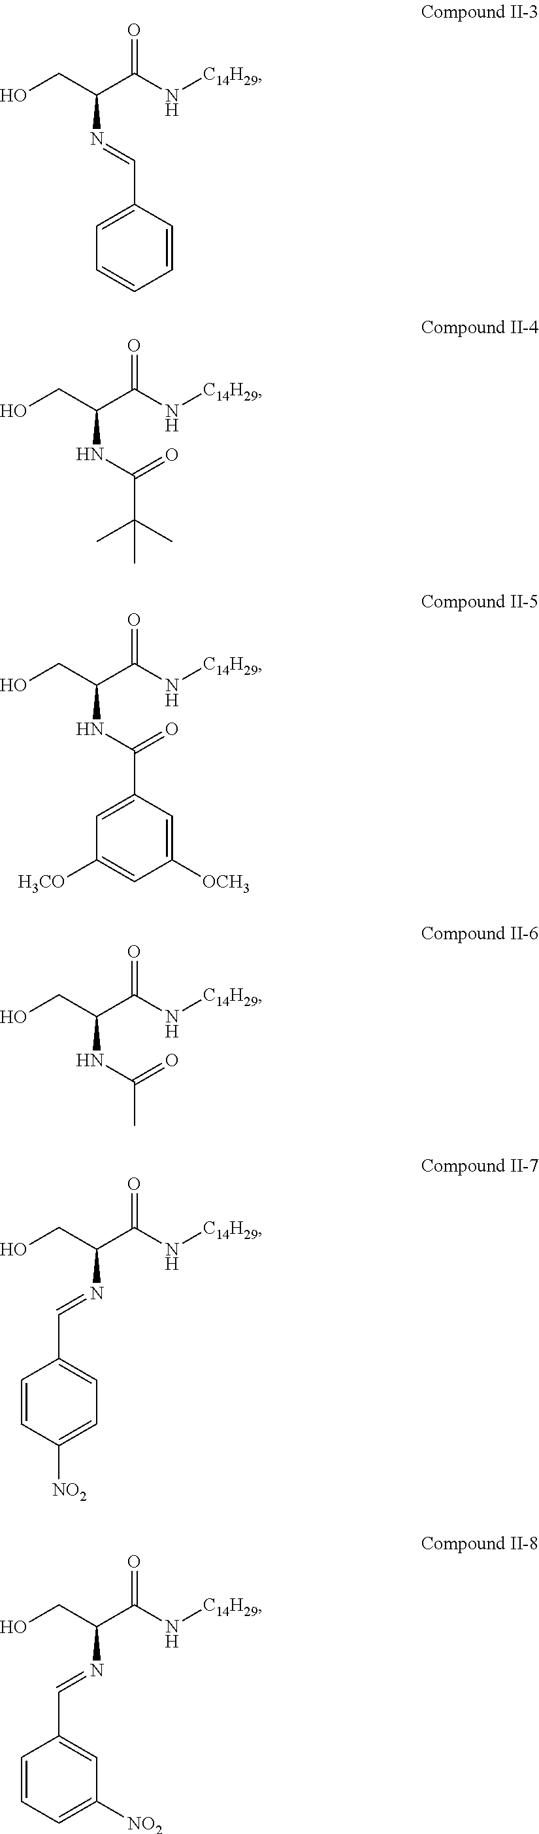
C1=C(C=NC(CO)C(N[C14H29])=O)C=CC=C1.CC(C)(C(NC(CO)C(N[C14H29])=O)=O)C.C1(C(NC(CO)C(N[C14H29])=O)=O)=CC([H3CO])=CC([OCH3])=C1.CC(NC(CO)C(N[C14H29])=O)=O.N(C(CO)C(N[C14H29])=O)=CC1=CC=C([NO2])C=C1.N(C(CO)C(N[C14H29])=O)=CC1=CC([NO2])=CC=C1
